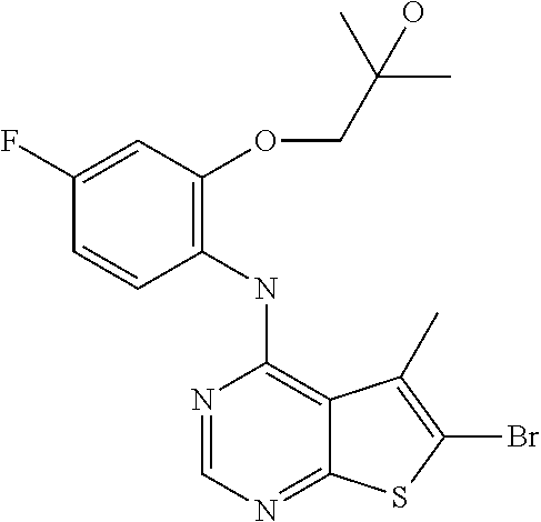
C1(NC2=C3C(=NC=N2)SC(Br)=C3C)=C(OCC(C)(C)O)C=C(F)C=C1
